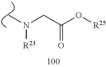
C(C(O[R25])=O)N([R23])C
